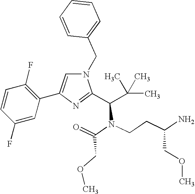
N1(CC2=CC=CC=C2)C=C(C2=C(F)C=CC(F)=C2)N=C1C(C(C)(C)C)N(C(=O)COC)CCC(N)COC
